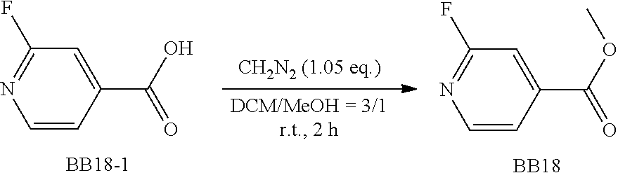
C1(C(O)=O)=CC(F)=NC=C1.[BB18-1].C1(C(OC)=O)=CC(F)=NC=C1.[BB18]
